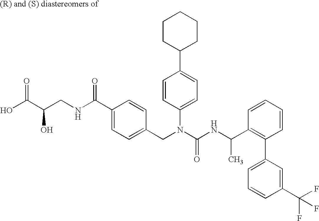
OC(C(CNC(C1=CC=C(CN(C(NC(C2=C(C3=CC=CC(C(F)(F)F)=C3)C=CC=C2)C)=O)C2=CC=C(C3CCCCC3)C=C2)C=C1)=O)O)=O
